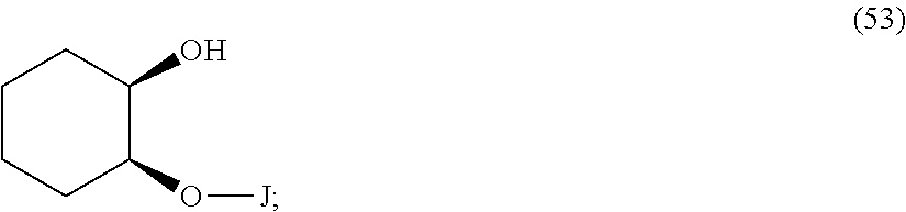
C1CCC(O[J])C(O)C1
